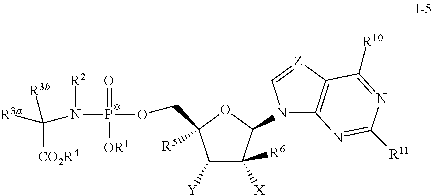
C1([Y])C([X])([R6])C(N2C3=C([Z]=C2)C([R10])=NC([R11])=N3)OC1(COP(N([R2])C([R3a])([CO2R4])[R3b])(=O)[OR1])[R5]
